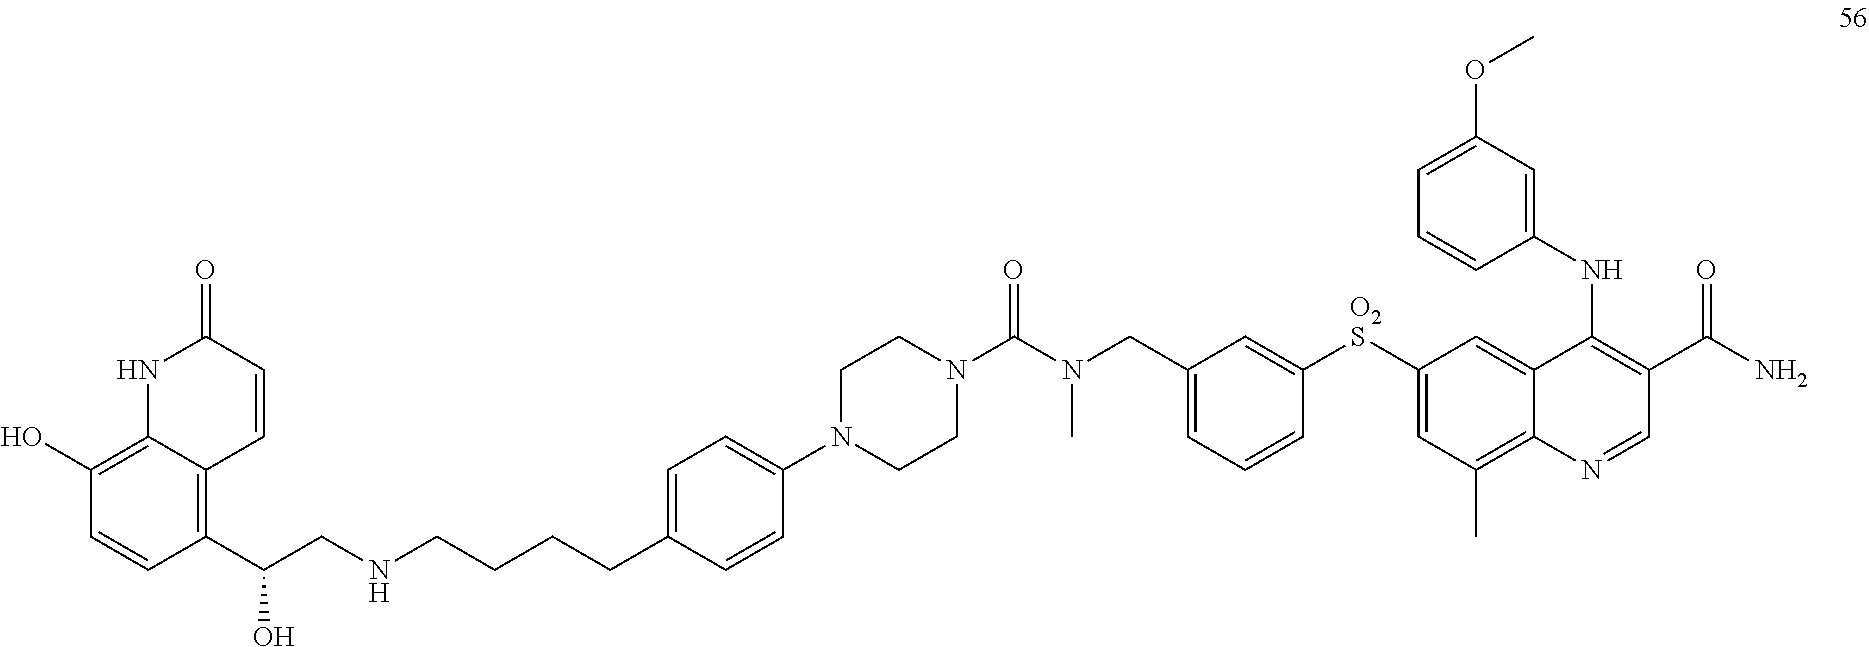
C1(C(CNCCCCC2=CC=C(N3CCN(C(=O)N(CC4=CC=CC([O2S]C5=CC(C)=C6C(=C5)C(NC5=CC(OC)=CC=C5)=C(C(N)=O)C=N6)=C4)C)CC3)C=C2)O)=C2C(=C(O)C=C1)NC(=O)C=C2
